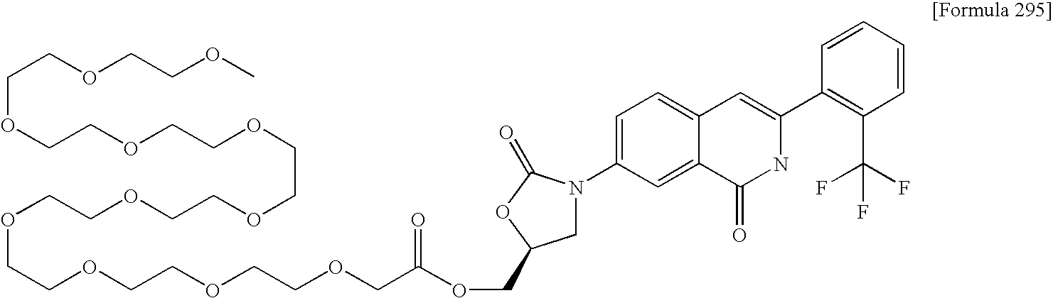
C(COCCOCCOCCOCCOCCOCCOC)OCCOCCOCCOCC(OCC1CN(C2=CC=C3C(=C2)C(=O)NC(C2=C(C(F)(F)F)C=CC=C2)=C3)C(=O)O1)=O
